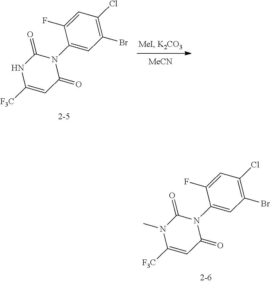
[MeCN].C1(Br)=C(Cl)C=C(F)C(N2C(=O)NC([F3C])=CC2=O)=C1.ClC1=C(Br)C=C(N2C(=O)C=C([F3C])N(C)C2=O)C(F)=C1
